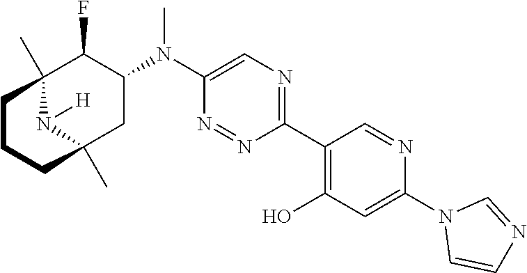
C1(C2=C(O)C=C(N3C=CN=C3)N=C2)=NC=C(N(C2C(F)C3(C)N([H])C(C)(C2)CCC3)C)N=N1
